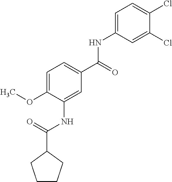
C1=C(OC)C(NC(C2CCCC2)=O)=CC(C(=O)NC2=CC=C(Cl)C(Cl)=C2)=C1
